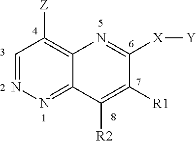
C1([X][Y])=NC2=C([Z])C=NN=C2C([R2])=C1[R1]
